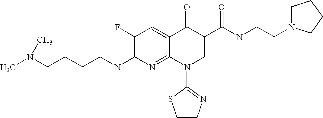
CN(CCCCNC1=C(F)C=C2C(=N1)N(C1=NC=CS1)C=C(C(NCCN1CCCC1)=O)C2=O)C
